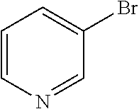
C1=CN=CC(Br)=C1
